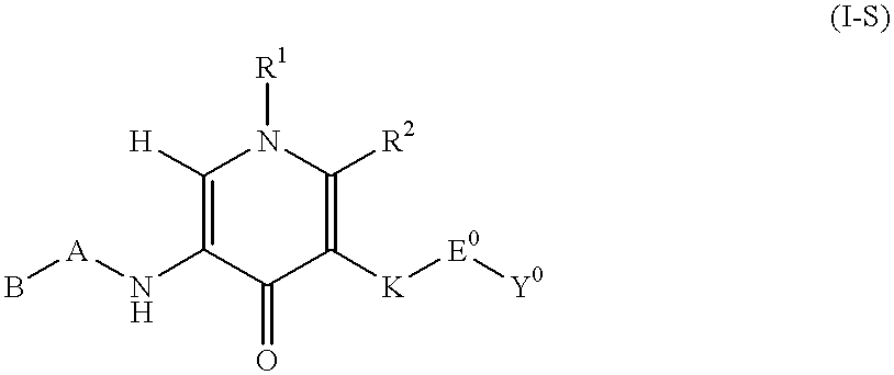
C1([H])=C(N[A]B)C(=O)C([K][E0][Y0])=C([R2])N1[R1]
